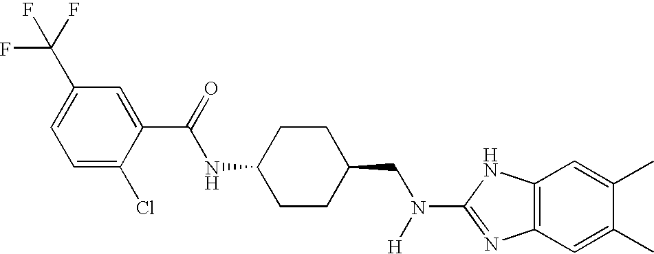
C1=C(Cl)C(C(=O)NC2CCC(CN([H])C3=NC4=C(C=C(C)C(C)=C4)N3)CC2)=CC(C(F)(F)F)=C1
